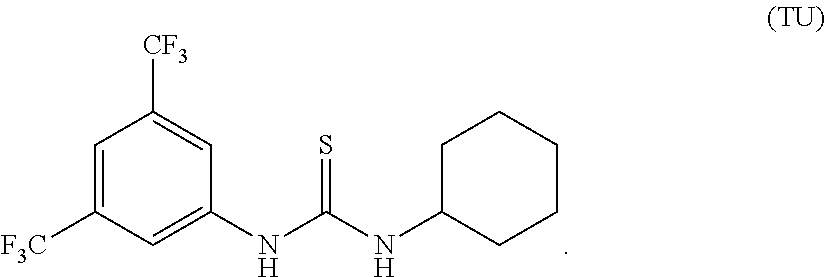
C1=C([F3C])C=C(NC(NC2CCCCC2)=S)C=C1[CF3]
